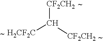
C([CF2CH2])([CF2CH2])[H2CF2C].[~].[~].[~]
